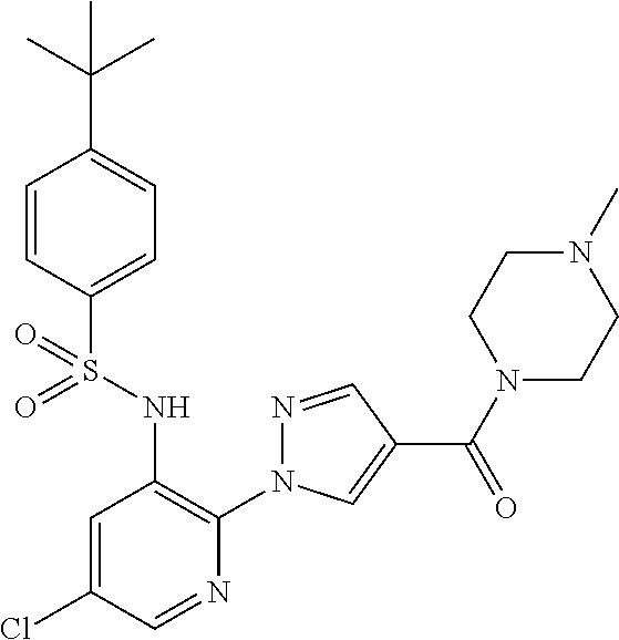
C1=CC(S(NC2=C(N3N=CC(C(N4CCN(C)CC4)=O)=C3)N=CC(Cl)=C2)(=O)=O)=CC=C1C(C)(C)C
